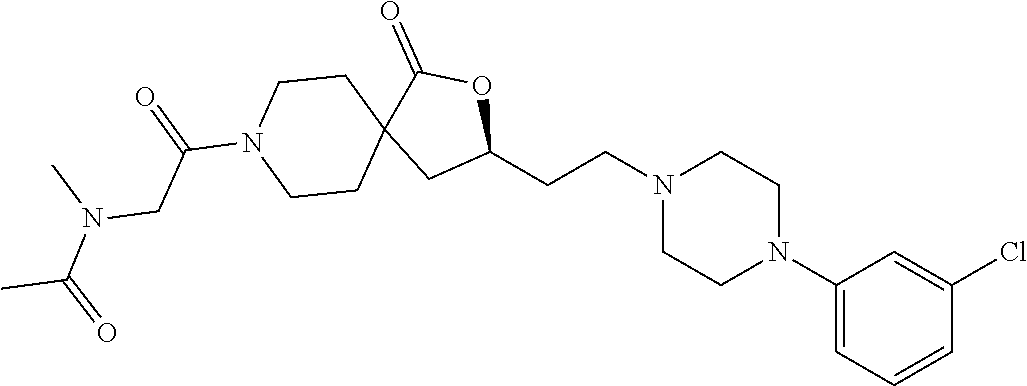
C1(N2CCN(CCC3OC(=O)C4(C3)CCN(C(CN(C(=O)C)C)=O)CC4)CC2)=CC=CC(Cl)=C1
